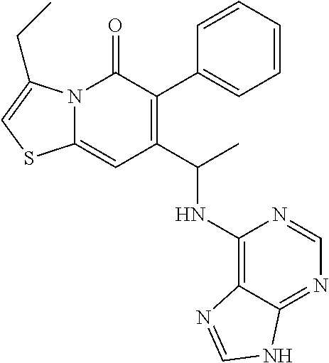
C1=CC=CC(C2=C(C(C)NC3=C4C(=NC=N3)NC=N4)C=C3N(C2=O)C(CC)=CS3)=C1
